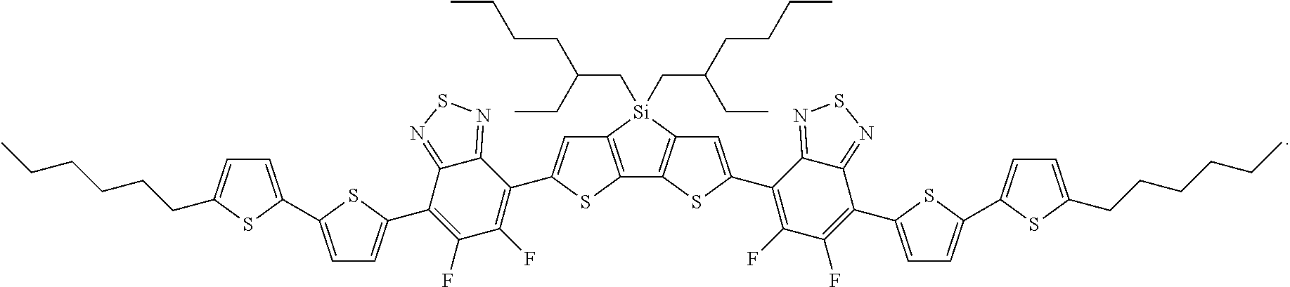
C12=C([Si](CC(CCCC)CC)(CC(CCCC)CC)C3=C1SC(C1=C(F)C(F)=C(C4=CC=C(C5=CC=C(CCCCCC)S5)S4)C4=NSN=C14)=C3)C=C(C1=C(F)C(F)=C(C3=CC=C(C4=CC=C(CCCCCC)S4)S3)C3=NSN=C13)S2
